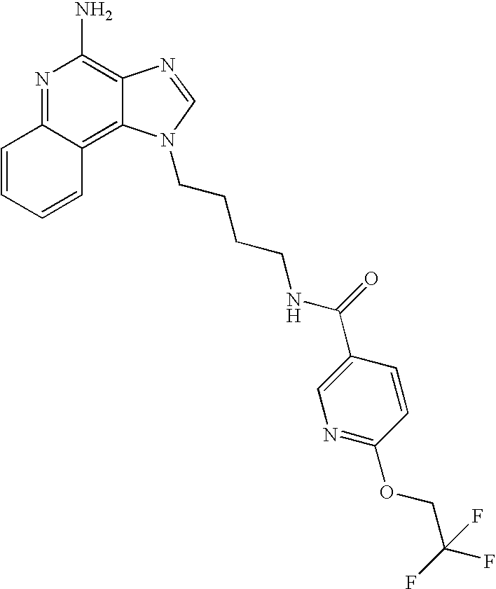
N1=C2C(=C3C(=C1N)N=CN3CCCCNC(C1=CN=C(OCC(F)(F)F)C=C1)=O)C=CC=C2
